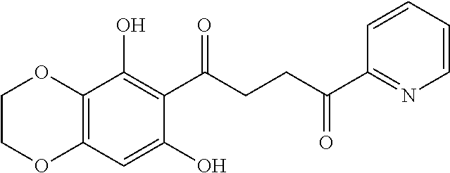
C12=C(C=C(O)C(C(CCC(C3=NC=CC=C3)=O)=O)=C1O)OCCO2
